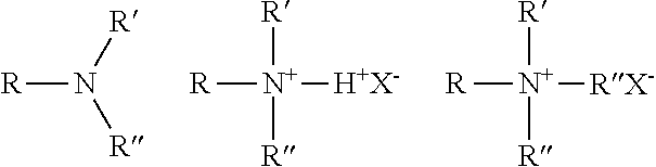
[R]N([R])[R].[R][N+]([R])([R])[H+X-].[R][N+]([R])([R])[RX-]
